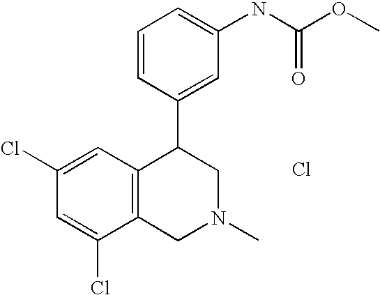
C1(Cl)=CC(Cl)=CC2=C1CN(C)CC2C1=CC(NC(=O)OC)=CC=C1.Cl
